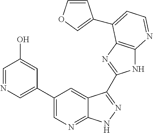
C1(C2=CN=CC(O)=C2)=CN=C2C(=C1)C(C1=NC3=C(N1)N=CC=C3C1=COC=C1)=NN2
